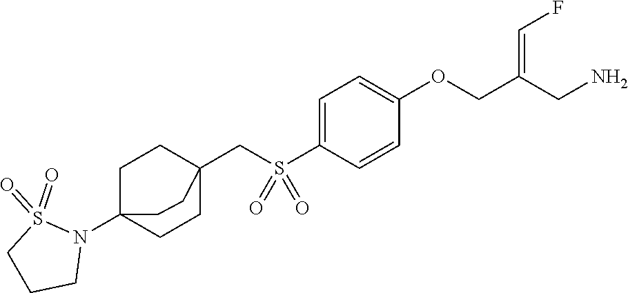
C1=C(S(CC23CCC(N4S(=O)(=O)CCC4)(CC2)CC3)(=O)=O)C=CC(OCC(CN)=CF)=C1
